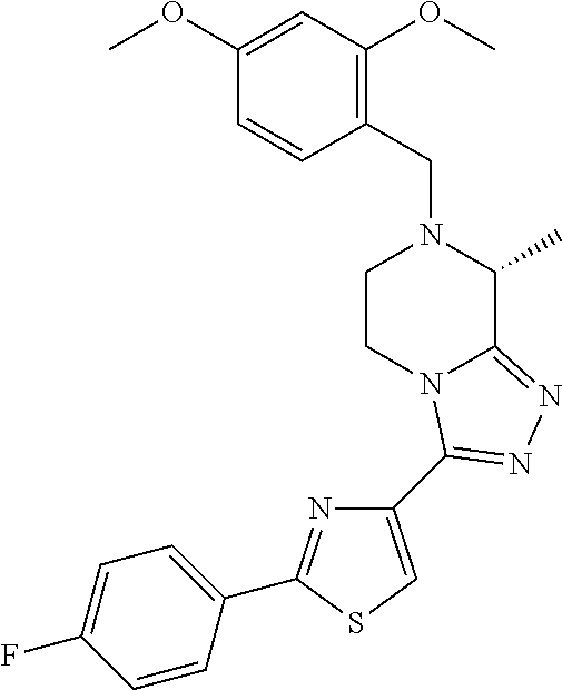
C1(OC)=CC(OC)=C(CN2C(C)C3=NN=C(C4=CSC(C5=CC=C(F)C=C5)=N4)N3CC2)C=C1
